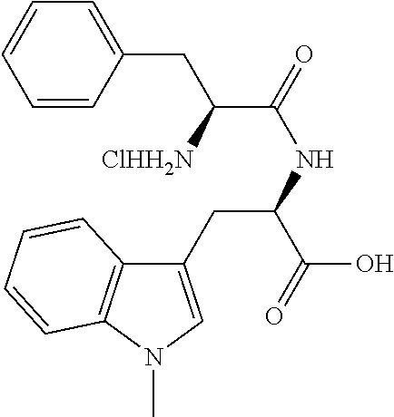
C1(CC(NC(=O)C([ClHH2N])CC2=CC=CC=C2)C(=O)O)=CN(C)C2=C1C=CC=C2
